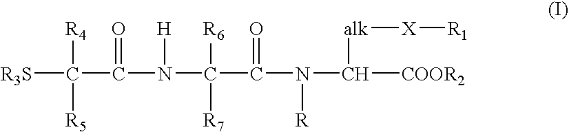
[R3S]C(C(N(C(C(=O)N([R])C([COOR2])[alk][X][R1])([R7])[R6])[H])=O)([R5])[R4]
